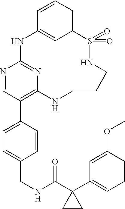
C12=CC=CC(=C1)NC1=NC(=C(C3=CC=C(CNC(C4(C5=CC=CC(OC)=C5)CC4)=O)C=C3)C=N1)NCCCNS2(=O)=O
